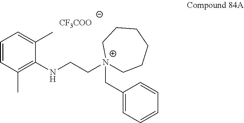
[CF3COO].[N+]1(CCNC2=C(C)C=CC=C2C)(CC2=CC=CC=C2)CCCCCC1
